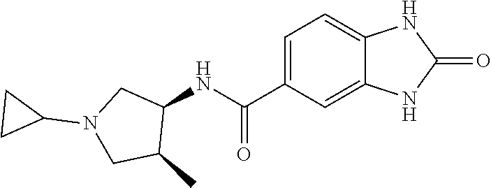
C1=C(C(NC2CN(C3CC3)CC2C)=O)C=C2C(=C1)NC(=O)N2
